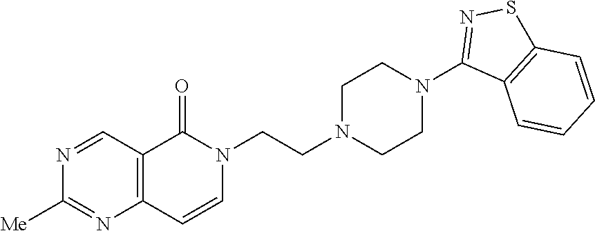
N1(CCN2CCN(C3=NSC4=C3C=CC=C4)CC2)C(=O)C2=C(C=C1)N=C([Me])N=C2
